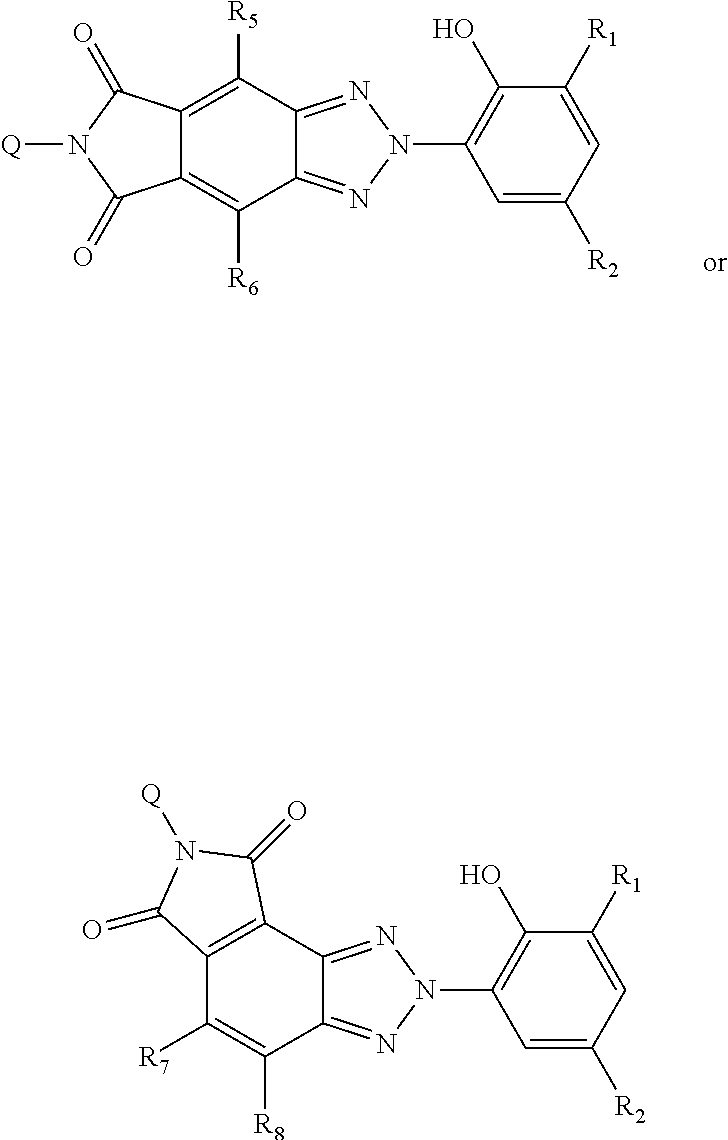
C1=C([R1])C(O)=C(N2N=C3C(=N2)C([R5])=C2C(=C3[R6])C(=O)N([Q])C2=O)C=C1[R2].C1=C([R1])C(O)=C(N2N=C3C(=N2)C([R8])=C([R7])C2=C3C(=O)N([Q])C2=O)C=C1[R2]
